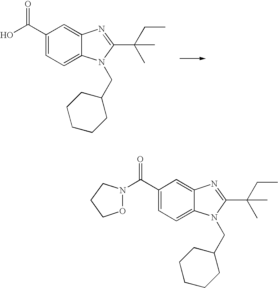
OC(C1=CC=C2C(=C1)N=C(C(CC)(C)C)N2CC1CCCCC1)=O.C(C1=CC=C2C(=C1)N=C(C(CC)(C)C)N2CC1CCCCC1)(=O)N1OCCC1
